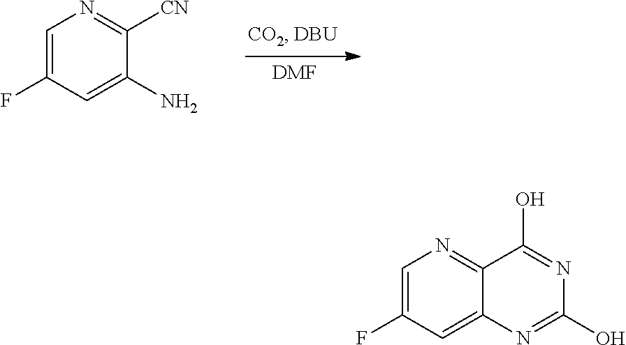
[DMF].C1=C(F)C=C(N)C([CN])=N1.C1=C(F)C=C2C(=N1)C(O)=NC(O)=N2
